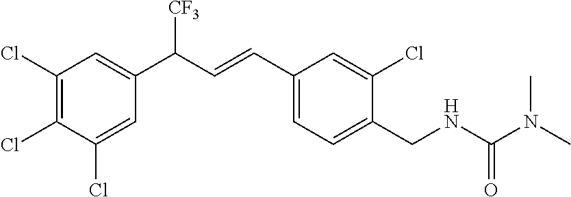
C1(Cl)=C(Cl)C(Cl)=CC(C(C=CC2=CC=C(CNC(=O)N(C)C)C(Cl)=C2)[CF3])=C1
